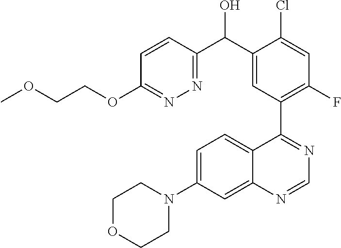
C1OCCN(C2=CC=C3C(=C2)N=CN=C3C2=C(F)C=C(Cl)C(C(C3=NN=C(OCCOC)C=C3)O)=C2)C1
